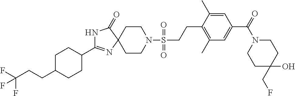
C1CN(S(=O)(=O)CCC2=C(C)C=C(C(=O)N3CCC(O)(CF)CC3)C=C2C)CCC12N=C(C1CCC(CCC(F)(F)F)CC1)NC2=O
